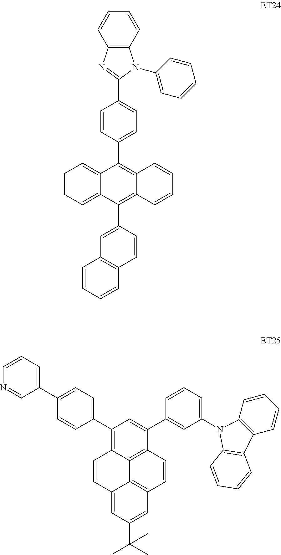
C12=C(N(C3=CC=CC=C3)C(C3=CC=C(C4=C5C(=C(C6=CC7=C(C=C6)C=CC=C7)C6=CC=CC=C46)C=CC=C5)C=C3)=N1)C=CC=C2.C1=CC=C(C2=CC=C(C3=C4C=CC5=CC(C(C)(C)C)=CC6=C5C4=C(C(C4=CC(N5C7=C(C=CC=C7)C7=C5C=CC=C7)=CC=C4)=C3)C=C6)C=C2)C=N1
